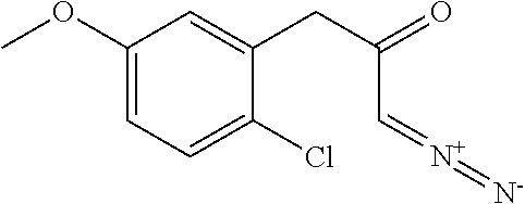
C1(OC)=CC=C(Cl)C(CC(=O)C=[N+]=[N-])=C1
